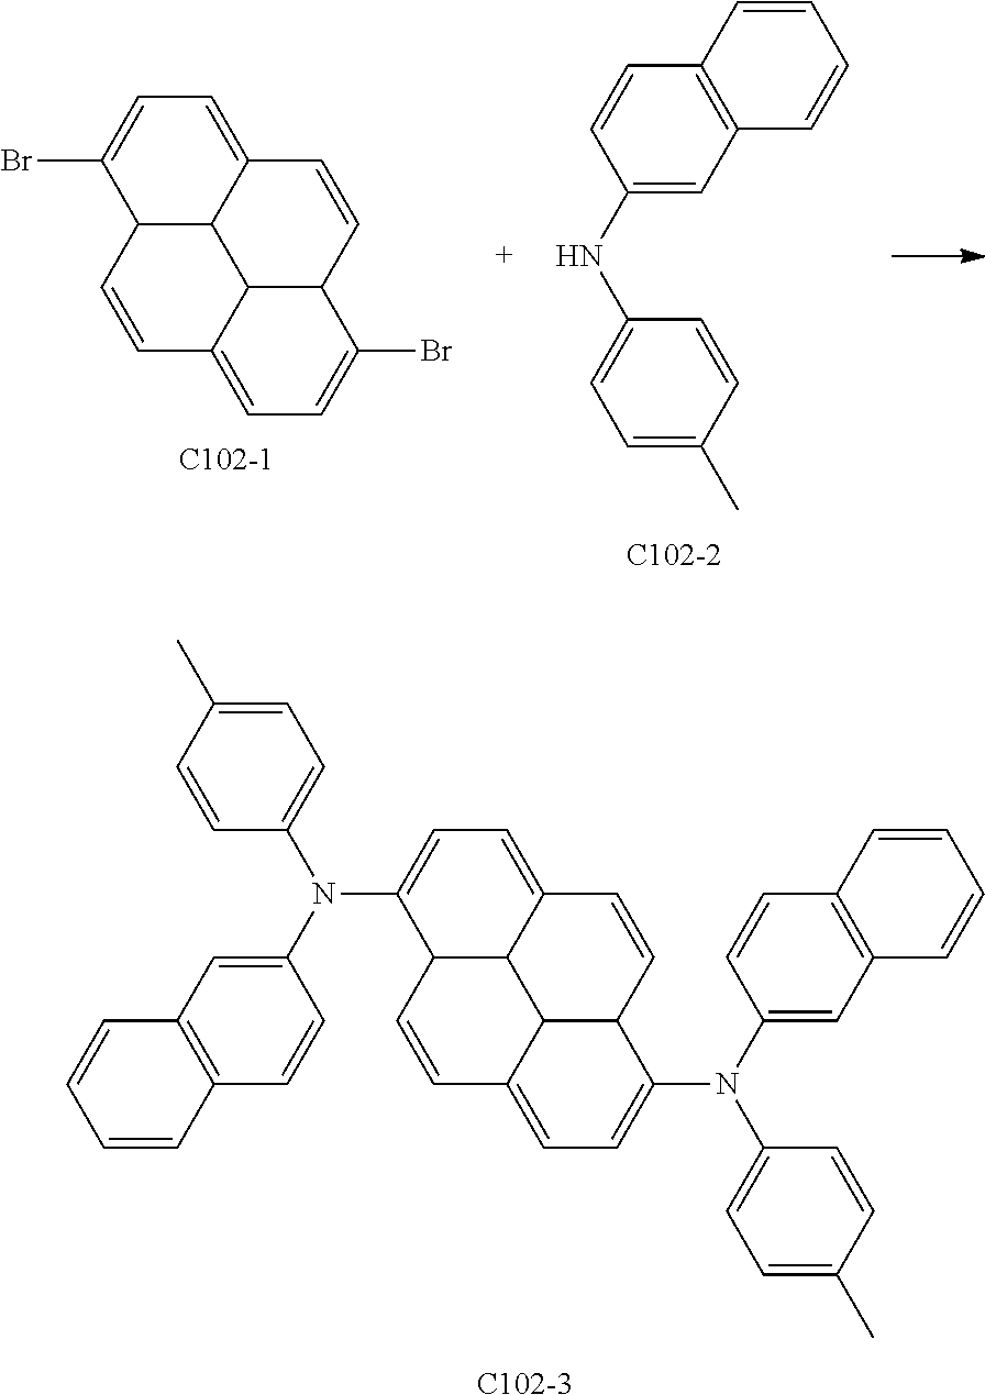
C1=C2C3C(C(Br)=C1)C=CC1=CC=C(Br)C(C31)C=C2.[C102-1].C1(NC2=CC=C(C)C=C2)=CC2=C(C=C1)C=CC=C2.[C102-2].C1=C2C3C(C(N(C4=CC5=C(C=C4)C=CC=C5)C4=CC=C(C)C=C4)=C1)C=CC1=CC=C(N(C4=CC5=C(C=C4)C=CC=C5)C4=CC=C(C)C=C4)C(C31)C=C2.[C102-3]
